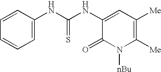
N(C(NC1=CC([Me])=C([Me])N([nBu])C1=O)=S)C1=CC=CC=C1
